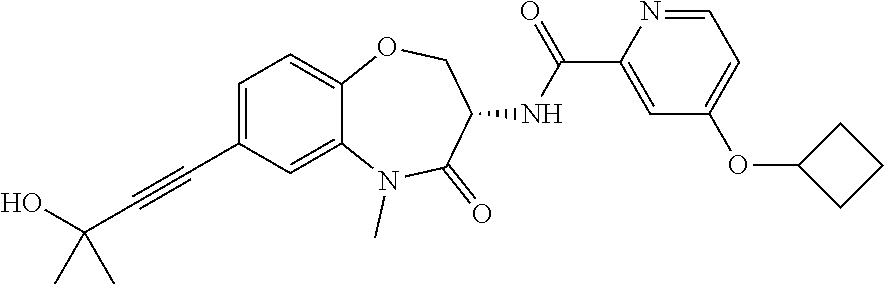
OC(C#CC1=CC=C2C(=C1)N(C)C(=O)C(NC(C1=CC(OC3CCC3)=CC=N1)=O)CO2)(C)C
